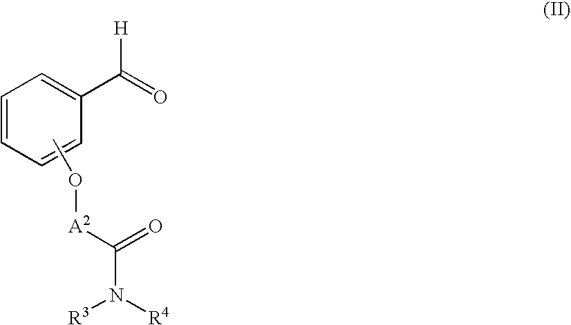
CO[A2]C(=O)N([R3])[R4].C1=CC=CC(C([H])=O)=C1
